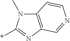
*C1=NC2=C(N1C)C=CN=C2
